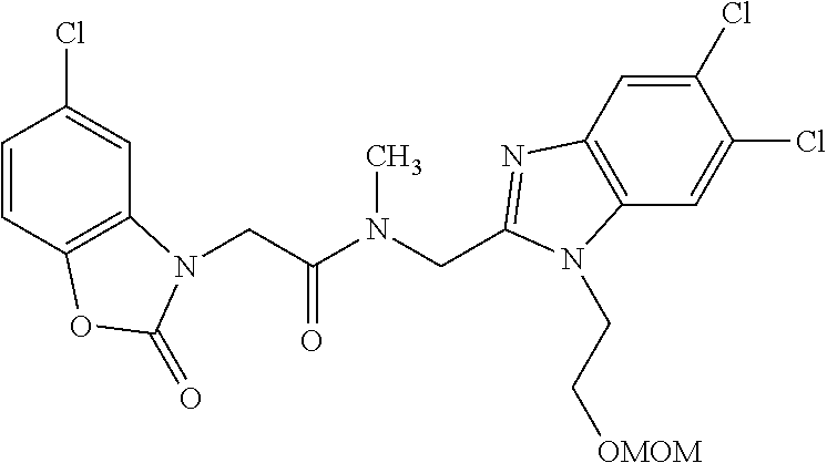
C1=CC2=C(C=C1Cl)N(CC(N(CC1=NC3=C(C=C(Cl)C(Cl)=C3)N1CC[OMOM])C)=O)C(=O)O2
